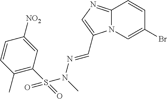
C12=NC=C(C=NN(S(=O)(C3=C(C)C=CC([NO2])=C3)=O)C)N1C=C(Br)C=C2
